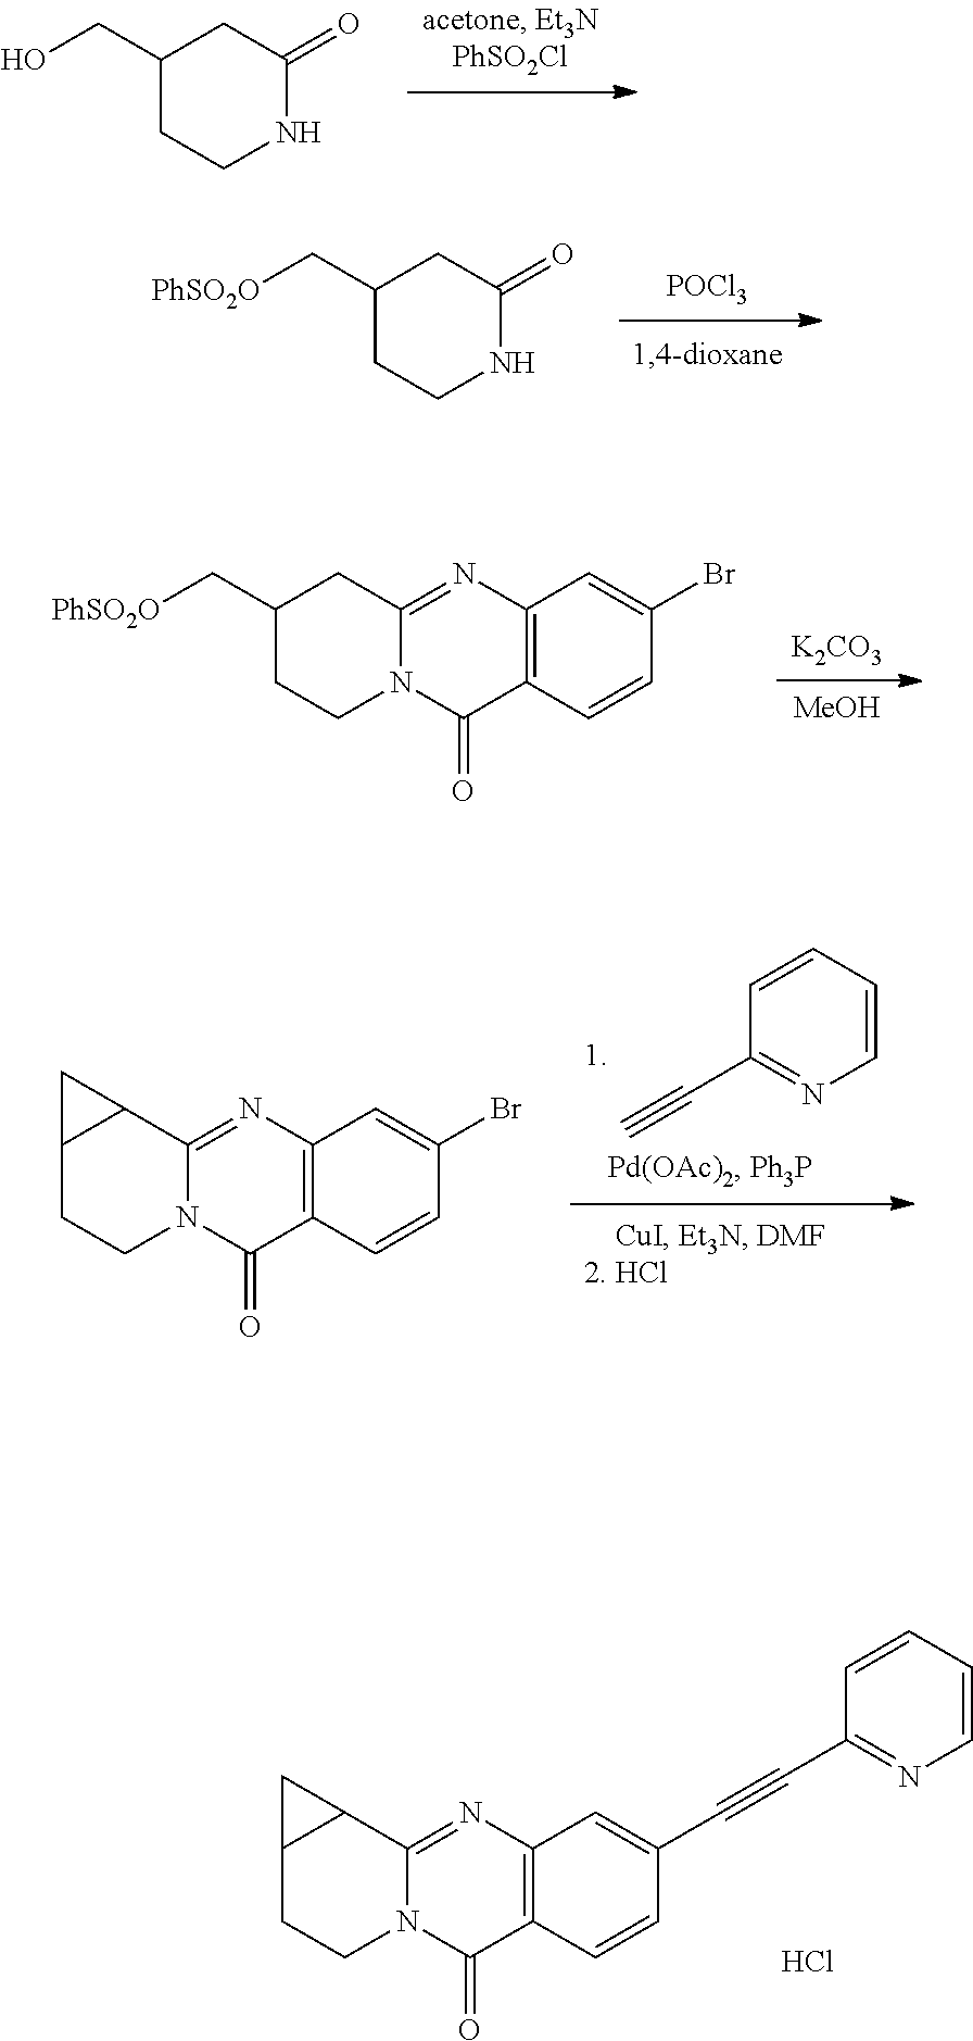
C12=C(N=C3N(C1=O)CCC1C3C1)C=C(C#CC1=NC=CC=C1)C=C2.Cl.O=C1NCCC(CO)C1.[POCl3].O=C1NCCC(C[PhSO2O])C1.[K2CO3].[MeOH].C1(C[PhSO2O])CCN2C(=O)C3=C(N=C2C1)C=C(Br)C=C3.C1(C#C)=NC=CC=C1.C12=C(N=C3N(C1=O)CCC1C3C1)C=C(Br)C=C2
